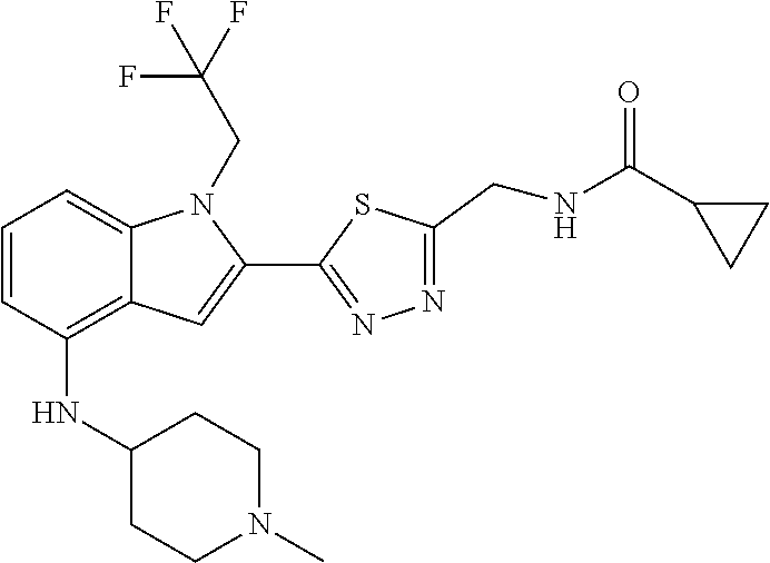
N1=C(C2=CC3=C(NC4CCN(C)CC4)C=CC=C3N2CC(F)(F)F)SC(CNC(C2CC2)=O)=N1
